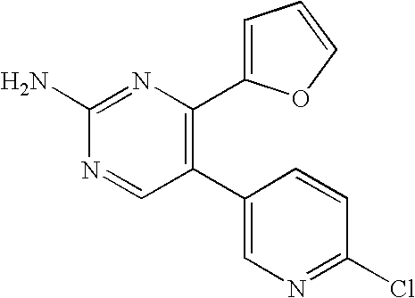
C1(N)=NC(C2=CC=CO2)=C(C2=CN=C(Cl)C=C2)C=N1
